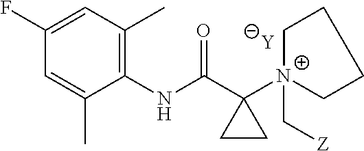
[Y].C1=C(C)C(NC(C2([N+]3(C[Z])CCCC3)CC2)=O)=C(C)C=C1F
